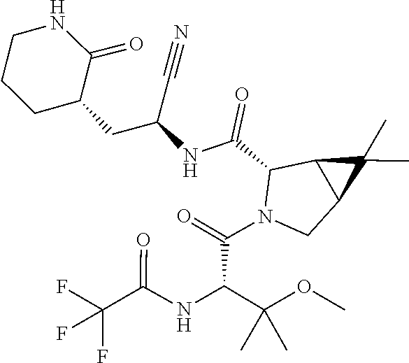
C1CCC(CC(NC(C2C3C(CN2C(C(C(OC)(C)C)NC(C(F)(F)F)=O)=O)C3(C)C)=O)C#N)C(=O)N1
